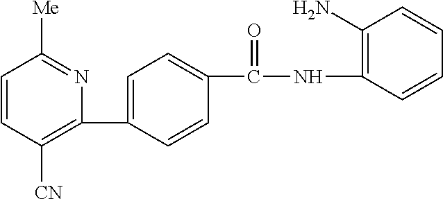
C1=CC([CN])=C(C2=CC=C(C(NC3=C(N)C=CC=C3)=O)C=C2)N=C1[Me]
